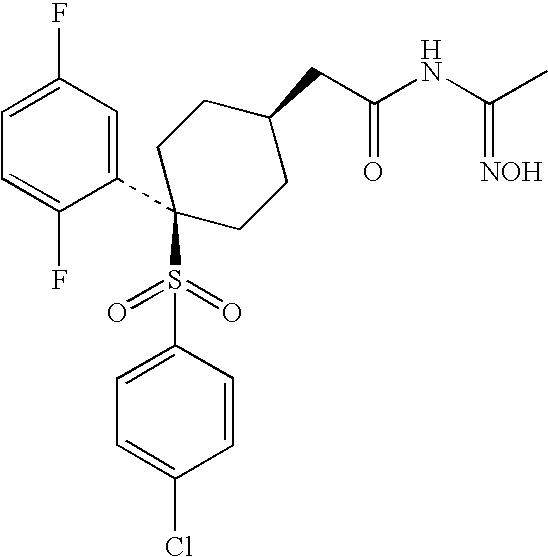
C1=C(F)C=C(C2(S(C3=CC=C(Cl)C=C3)(=O)=O)CCC(CC(NC(C)=[NOH])=O)CC2)C(F)=C1
